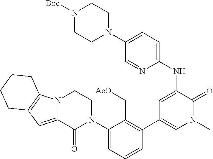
C1(N2CCN3C(=CC4=C3CCCC4)C2=O)=CC=CC(C2=CN(C)C(=O)C(NC3=CC=C(N4CCN([Boc])CC4)C=N3)=C2)=C1C[AcO]
